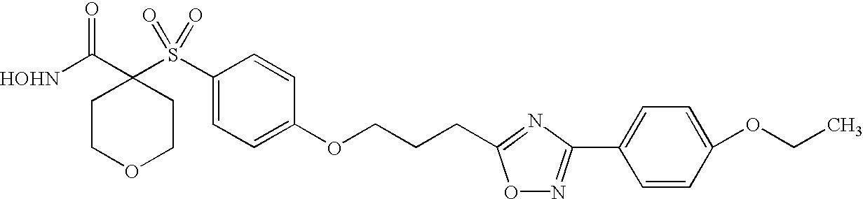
[HOHN]C(C1(S(C2=CC=C(OCCCC3=NC(C4=CC=C(OCC)C=C4)=NO3)C=C2)(=O)=O)CCOCC1)=O
